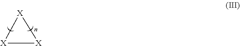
[X]1[X][X]1
